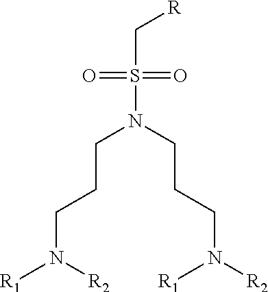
C(S(=O)(=O)N(CCCN([R2])[R1])CCCN([R1])[R2])[R]
